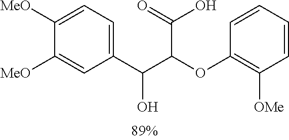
C1([MeO])=CC=C(C(C(OC2=C([OMe])C=CC=C2)C(O)=O)O)C=C1[MeO]
